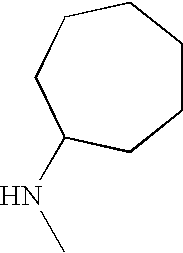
N(C)C1CCCCCC1
